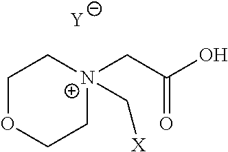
C1OCC[N+](CC(O)=O)(C[X])C1.[Y]
